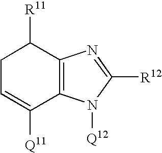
C12=C(C([R11])CC=C1[Q11])N=C([R12])N2[Q12]
